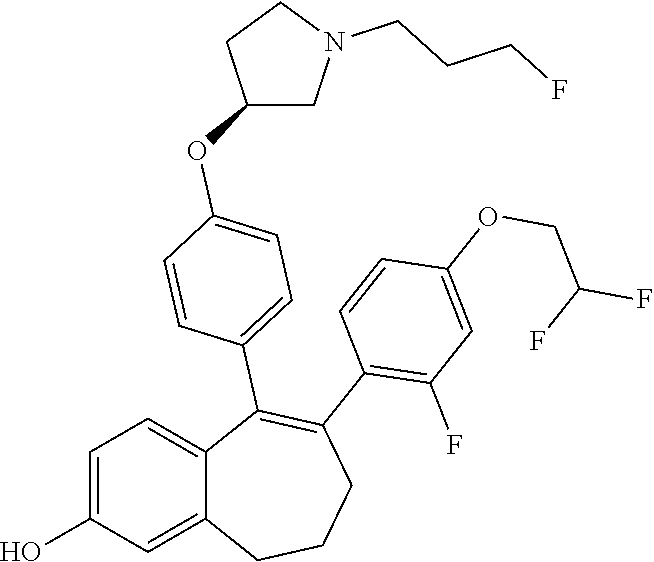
C1=C(O)C=C2C(=C1)C(C1=CC=C(OC3CN(CCCF)CC3)C=C1)=C(C1=C(F)C=C(OCC(F)F)C=C1)CCC2
